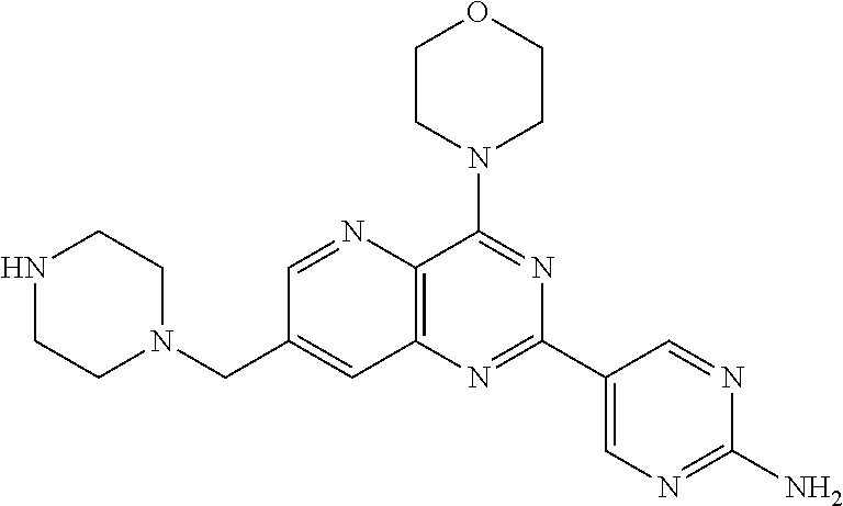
C(C1=CC2=C(N=C1)C(N1CCOCC1)=NC(C1=CN=C(N)N=C1)=N2)N1CCNCC1
